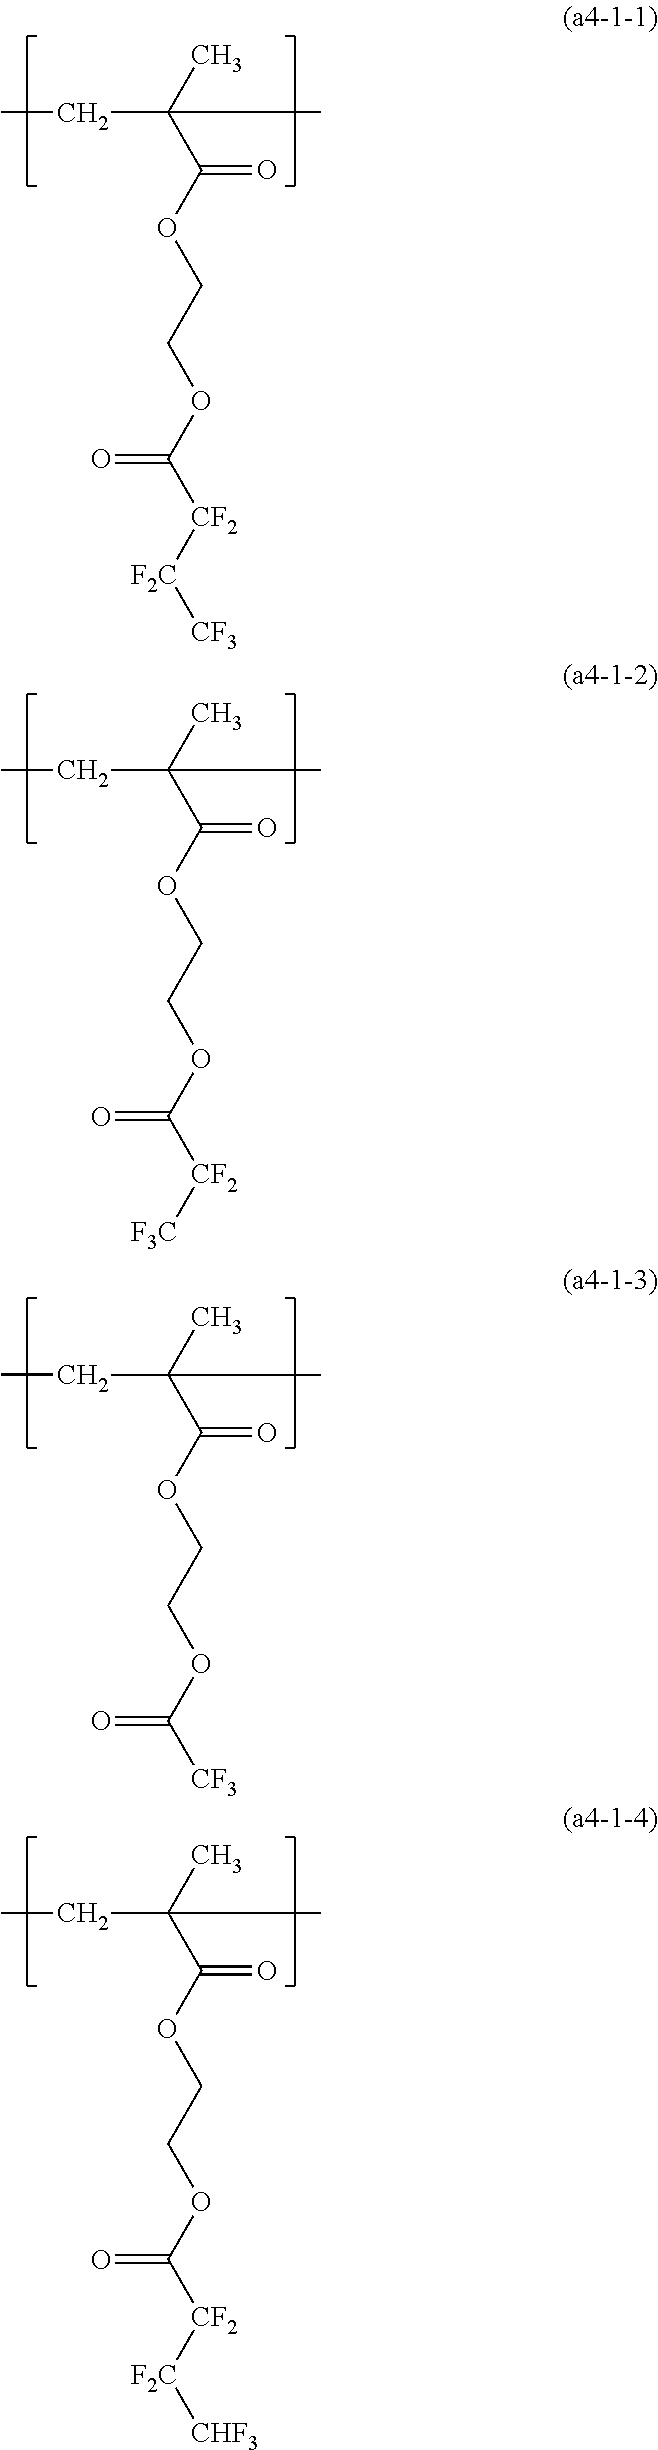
CC(C(OCCOC([CF2][F2C][CF3])=O)=O)(CC)C.CC(C(OCCOC([CF2][F3C])=O)=O)(CC)C.CC(C(OCCOC([CF3])=O)=O)(CC)C.CC(C(OCCOC([CF2][F2C][CHF3])=O)=O)(CC)C
